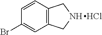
C1(Br)=CC2=C(C=C1)CNC2.Cl
